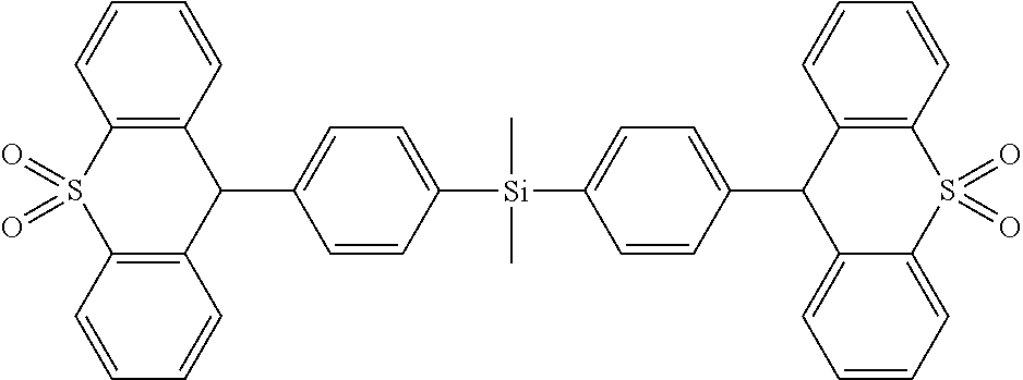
C12=C(S(=O)(=O)C3=C(C1C1=CC=C([Si](C)(C)C4=CC=C(C5C6=C(S(=O)(=O)C7=CC=CC=C75)C=CC=C6)C=C4)C=C1)C=CC=C3)C=CC=C2
